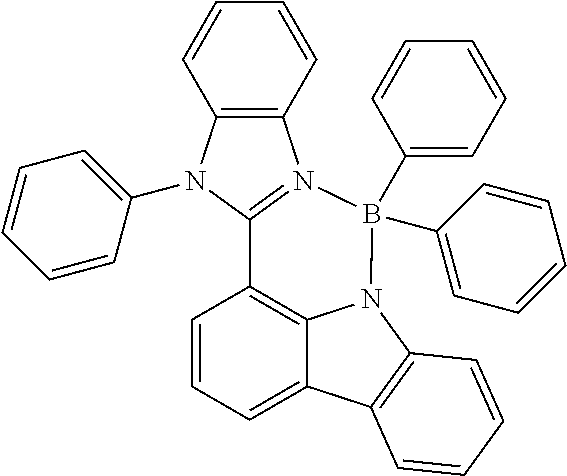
C1=CC=C2C3=C1C1=N(C4=C(N1C1=CC=CC=C1)C=CC=C4)B(C1=CC=CC=C1)(C1=CC=CC=C1)N3C1=C2C=CC=C1
